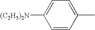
C1=CC(C)=CC=C1[(C2H5)2N]
